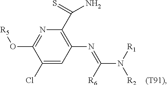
C1(Cl)=CC(N=C(N([R1])[R2])[R6])=C(C(N)=S)N=C1O[R5]
